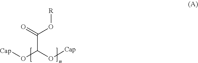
O=C(O[R])C(O[Cap])O[Cap]
